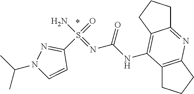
C12=C(CCC1)N=C1C(=C2NC(N=S(N)(=O)C2=NN(C(C)C)C=C2)=O)CCC1
